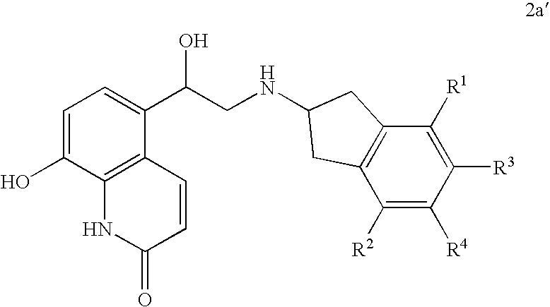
C12=C(C(C(CNC3CC4=C(C([R2])=C([R4])C([R3])=C4[R1])C3)O)=CC=C1O)C=CC(=O)N2
